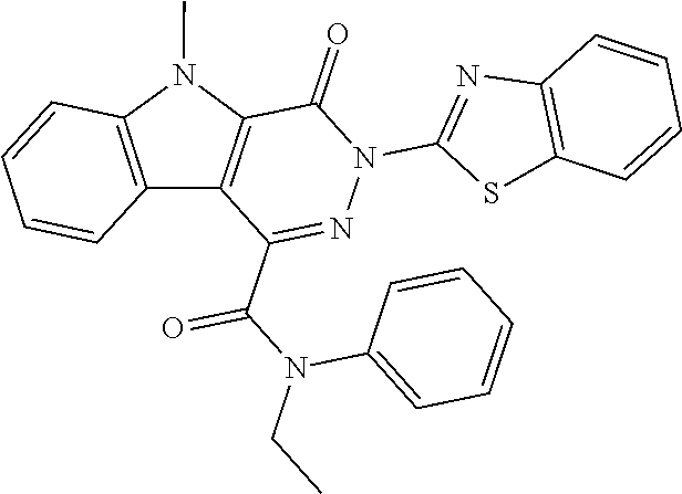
C1(=O)C2=C(C(C(N(CC)C3=CC=CC=C3)=O)=NN1C1=NC3=C(S1)C=CC=C3)C1=C(N2C)C=CC=C1
